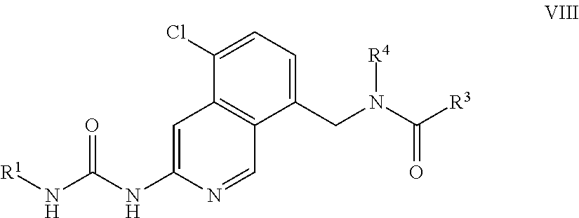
C1=C(NC(=O)N[R1])N=CC2=C1C(Cl)=CC=C2CN([R4])C([R3])=O
